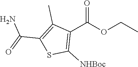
C1(C(OCC)=O)=C([NHBoc])SC(C(=O)N)=C1C
